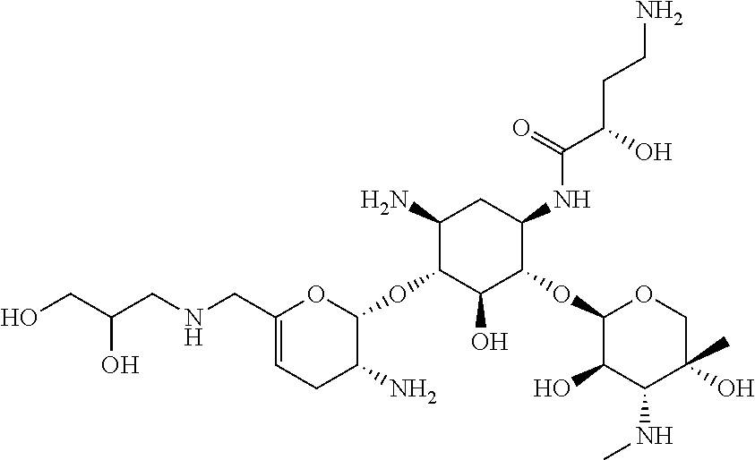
C1(N)C(OC2OC(CNCC(CO)O)=CCC2N)C(O)C(OC2C(O)C(NC)C(O)(C)CO2)C(NC(C(CCN)O)=O)C1
